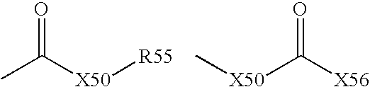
CC([X50][R55])=O.[X50](C([X56])=O)C
